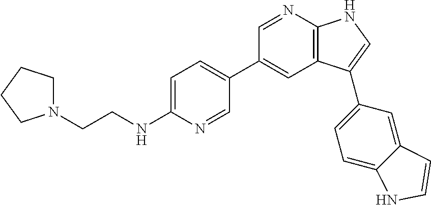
C1=NC2=C(C=C1C1=CC=C(NCCN3CCCC3)N=C1)C(C1=CC=C3C(=C1)C=CN3)=CN2
